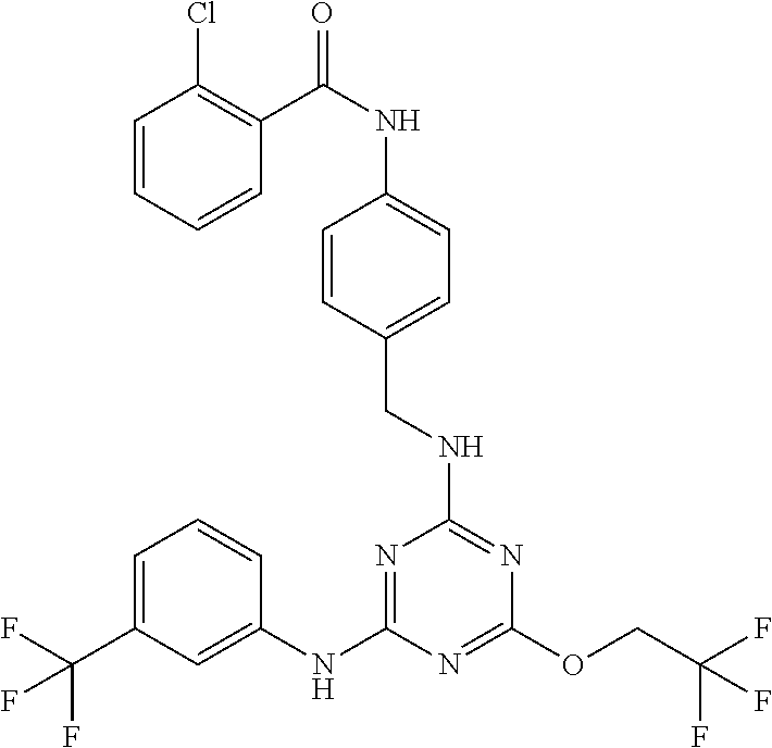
C1=C(C(F)(F)F)C=C(NC2=NC(NCC3=CC=C(NC(C4=C(Cl)C=CC=C4)=O)C=C3)=NC(OCC(F)(F)F)=N2)C=C1
